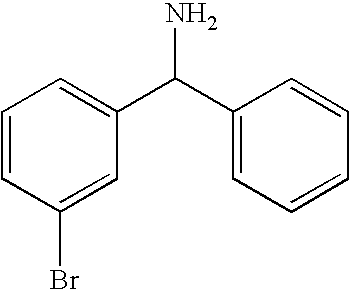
C1=CC(Br)=CC(C(C2=CC=CC=C2)N)=C1
